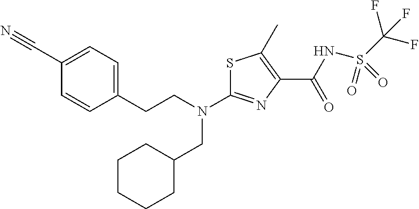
S1C(N(CCC2=CC=C(C#N)C=C2)CC2CCCCC2)=NC(C(NS(C(F)(F)F)(=O)=O)=O)=C1C
